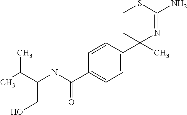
C1(C2(C)N=C(N)SCC2)=CC=C(C(NC(C(C)C)CO)=O)C=C1
